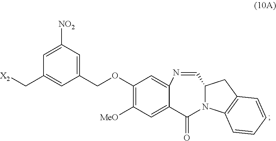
C1(OCC2=CC([NO2])=CC(C[X2])=C2)=C([MeO])C=C2C(=C1)N=CC1CC3=C(C=CC=C3)N1C2=O
